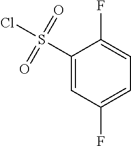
C1(S(Cl)(=O)=O)=CC(F)=CC=C1F
